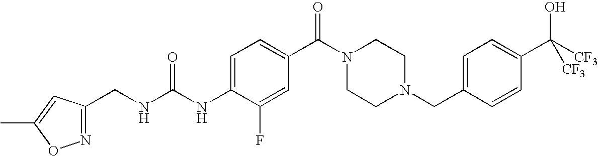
C1=C(NC(NCC2=NOC(C)=C2)=O)C(F)=CC(C(N2CCN(CC3=CC=C(C([CF3])(O)[CF3])C=C3)CC2)=O)=C1
